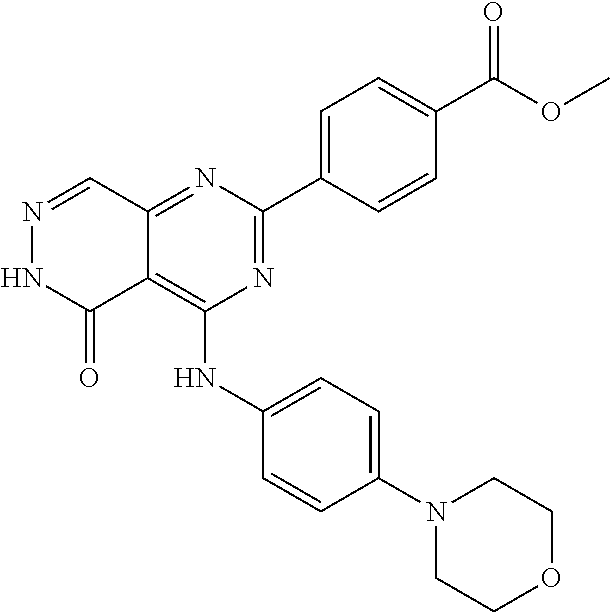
C12=NC(C3=CC=C(C(OC)=O)C=C3)=NC(NC3=CC=C(N4CCOCC4)C=C3)=C1C(=O)NN=C2
